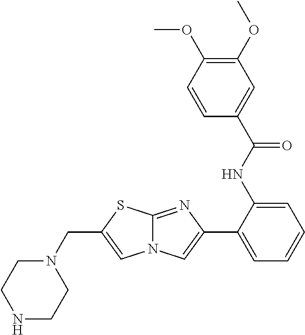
C1(C2=CN3C(=N2)SC(CN2CCNCC2)=C3)=CC=CC=C1NC(C1=CC(OC)=C(OC)C=C1)=O
